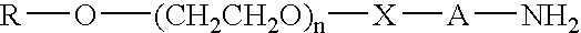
O([(CH2CH2O)n][X][A]N)[R]
